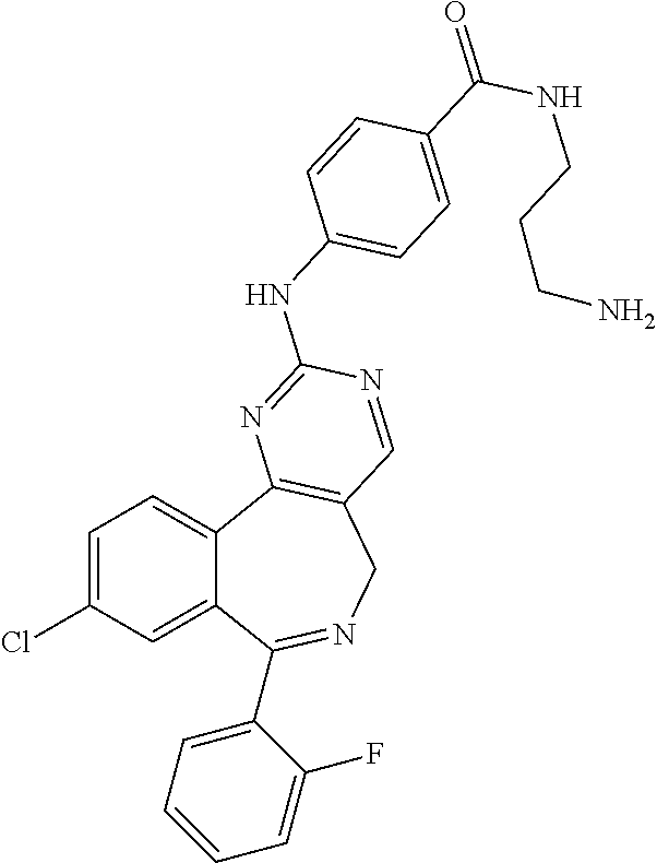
C1=C(Cl)C=C2C(=C1)C1=C(CN=C2C2=CC=CC=C2F)C=NC(NC2=CC=C(C(NCCCN)=O)C=C2)=N1
